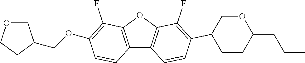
C12=C(OC3=C1C=CC(C1COC(CCC)CC1)=C3F)C(F)=C(OCC1COCC1)C=C2
